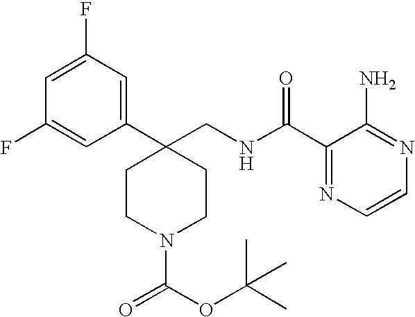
C1CC(C2=CC(F)=CC(F)=C2)(CNC(C2=NC=CN=C2N)=O)CCN1C(=O)OC(C)(C)C
